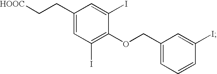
C1(CC[HOOC])=CC(I)=C(OCC2=CC=CC(I)=C2)C(I)=C1
